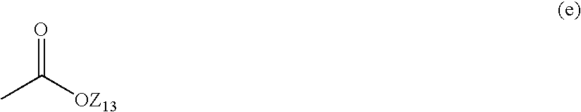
CC([OZ13])=O
